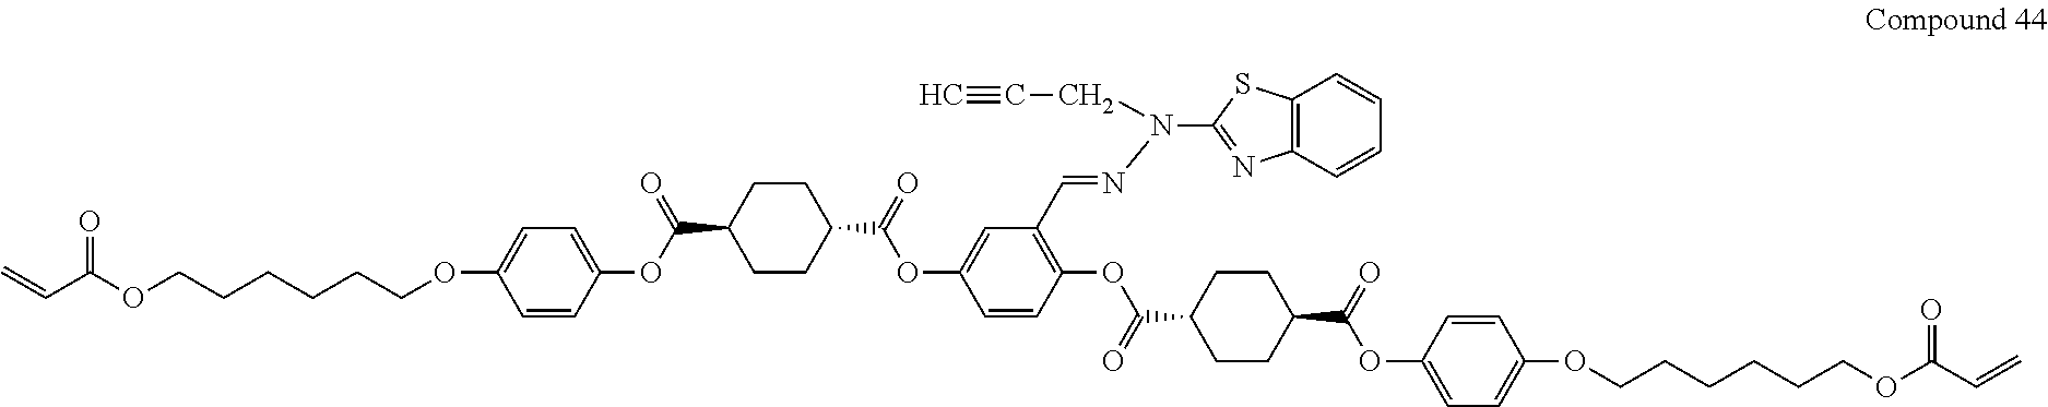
C1CC(C(=O)OC2=CC(C=NN(C3=NC4=C(S3)C=CC=C4)CC#C)=C(OC(C3CCC(C(=O)OC4=CC=C(OCCCCCCOC(C=C)=O)C=C4)CC3)=O)C=C2)CCC1C(OC1=CC=C(OCCCCCCOC(C=C)=O)C=C1)=O
